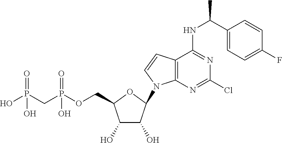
C1(O)C(O)C(N2C3=C(C=C2)C(NC(C2=CC=C(F)C=C2)C)=NC(Cl)=N3)OC1COP(CP(O)(=O)O)(=O)O
